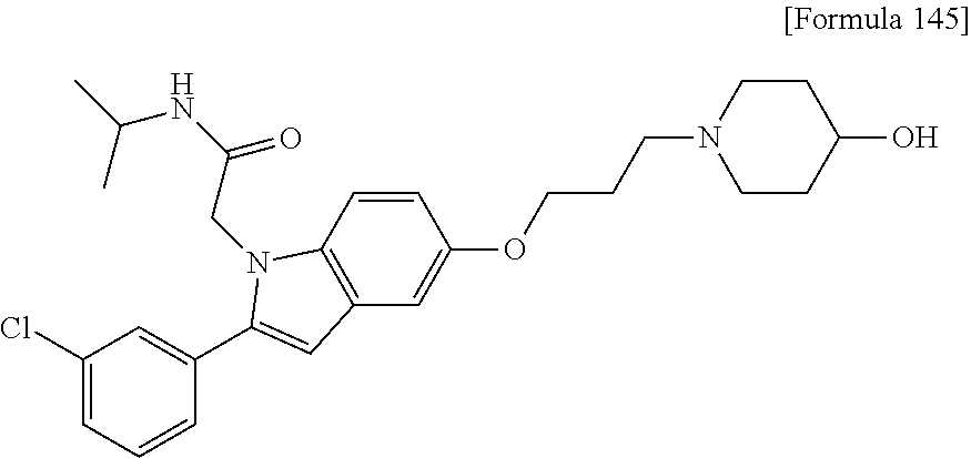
C1(Cl)=CC=CC(C2=CC3=C(C=CC(OCCCN4CCC(O)CC4)=C3)N2CC(=O)NC(C)C)=C1
